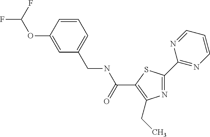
N1=C(C2=NC=CC=N2)SC(C(NCC2=CC=CC(OC(F)F)=C2)=O)=C1CC
